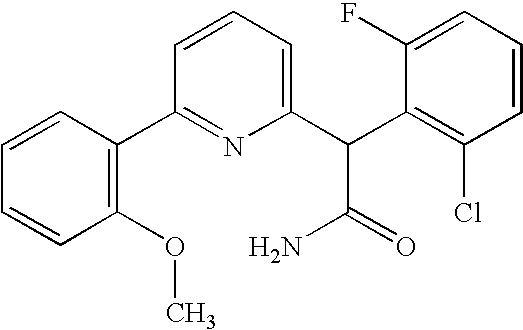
C1=CC(OC)=C(C2=NC(C(C3=C(Cl)C=CC=C3F)C(=O)N)=CC=C2)C=C1
